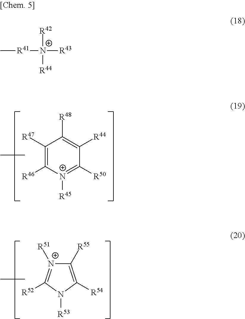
[R42][N+]([R41]C)([R43])[R44].C1([R47])=C([R46])[N+]([R45])=C([R50])C([R44])=C1[R48].C1([R55])=C([R54])N([R53])C([R52])=[N+]1[R51]
